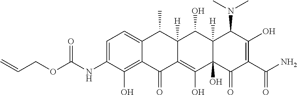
C1=C(NC(OCC=C)=O)C(O)=C2C(=C1)C(C)C1([H])C(=C(O)C3(O)C([H])(C1O)C(N(C)C)C(O)=C(C(N)=O)C3=O)C2=O
